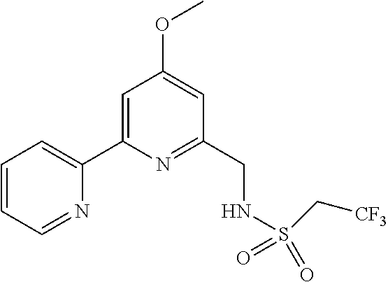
C1=CC=NC(C2=CC(OC)=CC(CNS(=O)(=O)C[CF3])=N2)=C1
